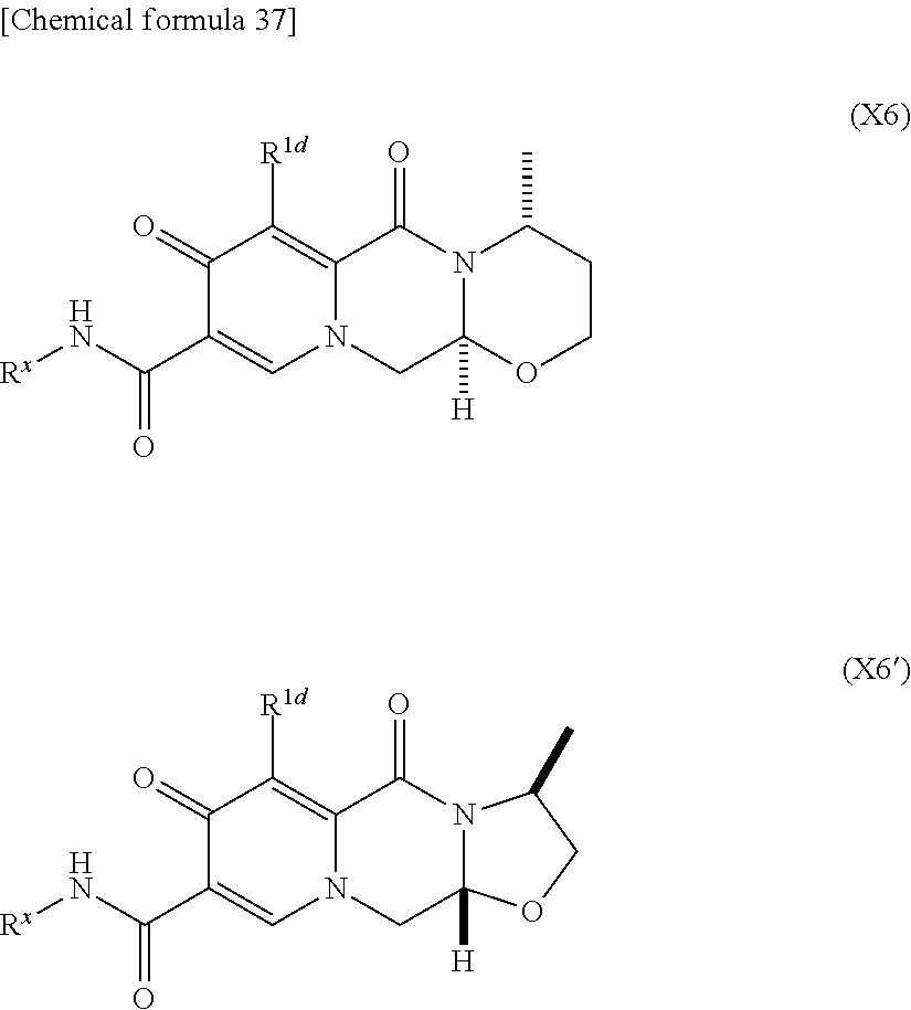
C1(=O)C(C(N[Rx])=O)=CN2C(=C1[R1d])C(=O)N1C([H])(C2)OCCC1C.C1(=O)C(C(N[Rx])=O)=CN2C(=C1[R1d])C(=O)N1C([H])(C2)OCC1C
